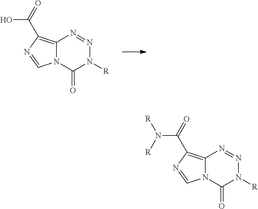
C12=C(C(=O)O)N=CN1C(=O)N([R])N=N2.C12=C(C(N([R])[R])=O)N=CN1C(=O)N([R])N=N2
